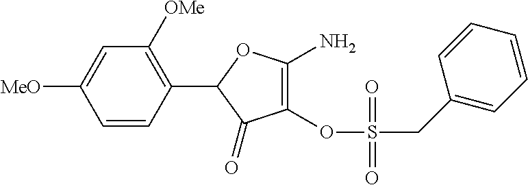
C1=CC(C2C(=O)C(OS(CC3=CC=CC=C3)(=O)=O)=C(N)O2)=C([OMe])C=C1[OMe]
